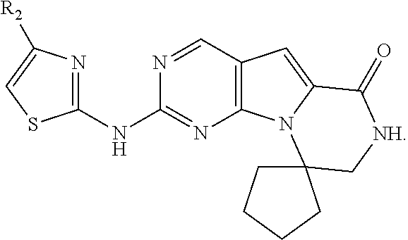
C1(NC2=NC3=C(C=N2)C=C2N3C3(C[NH]C2=O)CCCC3)=NC([R2])=CS1
